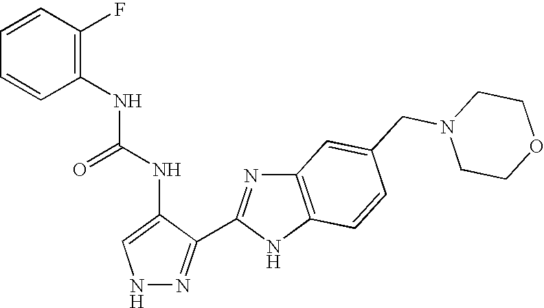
N1N=C(C2=NC3=C(N2)C=CC(CN2CCOCC2)=C3)C(NC(=O)NC2=C(F)C=CC=C2)=C1
